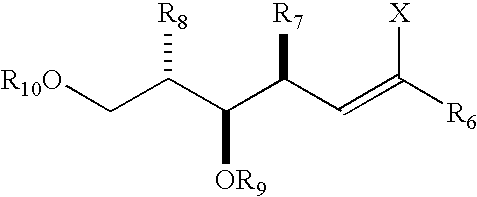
[R10O]CC(C(C(C=C([R6])[X])[R7])[OR9])[R8]
